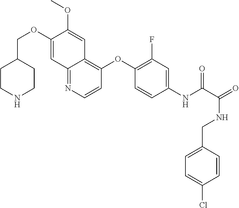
C1(COC2=CC3=NC=CC(OC4=C(F)C=C(NC(=O)C(NCC5=CC=C(Cl)C=C5)=O)C=C4)=C3C=C2OC)CCNCC1
